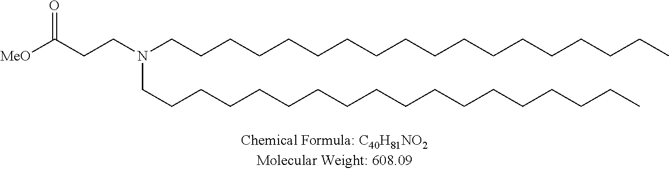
C(CCCCCCCCCCCCCCCCC)N(CCCCCCCCCCCCCCCCCC)CCC([MeO])=O
